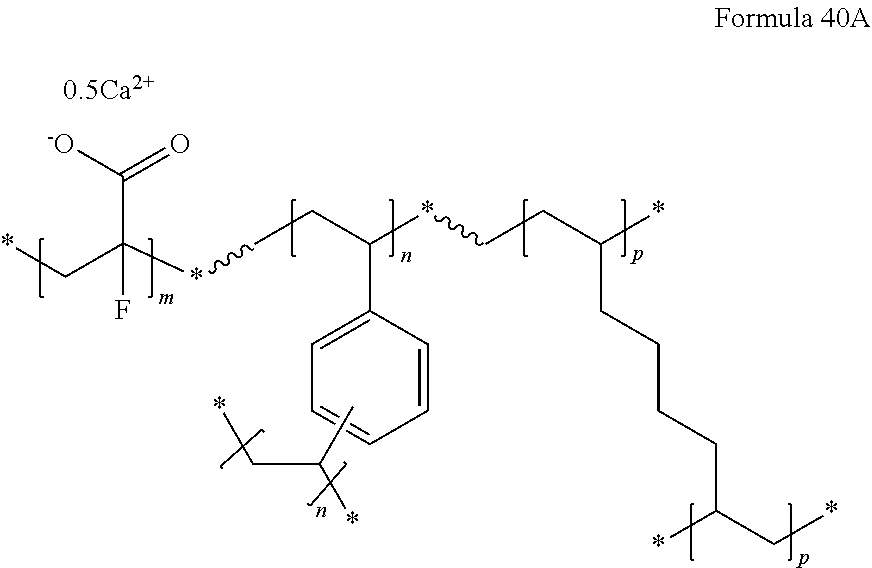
*CC(C([-O])=O)(*CCC(C1=CC=CC=C1)*CCC(*)CCCCC(*)C*)F.CC(C*)*
